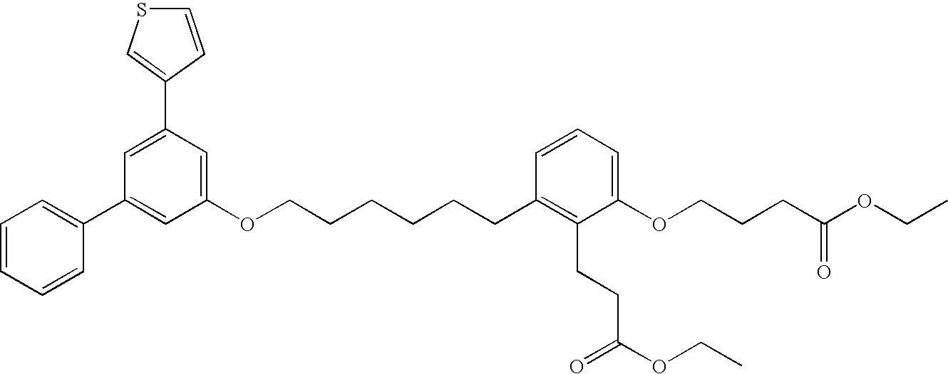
C1(C2=CC(C3=CC=CC=C3)=CC(OCCCCCCC3=C(CCC(OCC)=O)C(OCCCC(OCC)=O)=CC=C3)=C2)=CSC=C1
